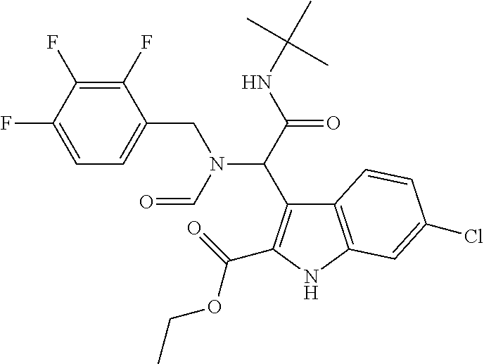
C12=C(NC(C(=O)OCC)=C1C(C(=O)NC(C)(C)C)N(C=O)CC1=CC=C(F)C(F)=C1F)C=C(Cl)C=C2
